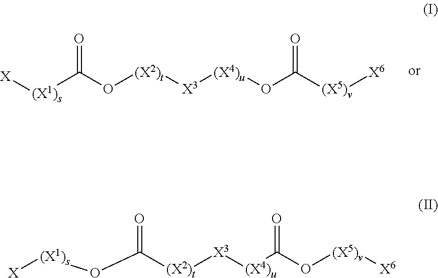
[X][(X1)s]C(=O)O[(X2)t][X3][(X4)u]OC(=O)[(X5)v][X6].[(X1)s](OC(=O)[(X2)t][X3][(X4)u]C(O[(X5)v][X6])=O)[X]
